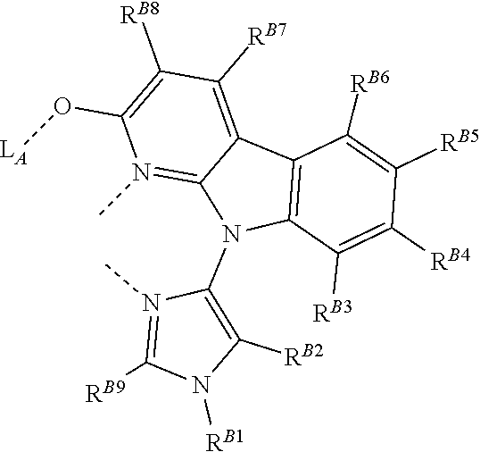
O(C1=C([RB8])C([RB7])=C2C3=C(C([RB3])=C([RB4])C([RB5])=C3[RB6])N(C3=C([RB2])N([RB1])C([RB9])=N3C)C2=N1C)[LA]
